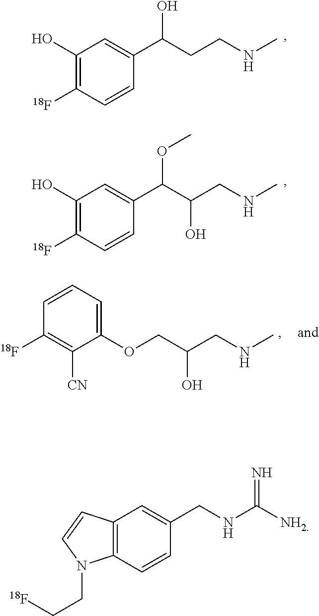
C1(O)=C([18F])C=CC(C(CCNC)O)=C1.C1(O)=C([18F])C=CC(C(C(CNC)O)OC)=C1.C1=CC=C(OCC(CNC)O)C([CN])=C1[18F].C12=C(C=CC(CNC([NH2])=N)=C1)N(CC[18F])C=C2
